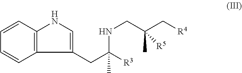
C1=CC2=C(C=C1)C(CC([R3])(NCC(C[R4])(C)[R5])C)=CN2
